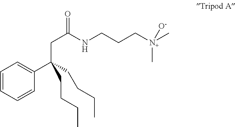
C1=CC=CC(C(CC(NCCC[N+](C)(C)[O-])=O)(CCCC)CCCC)=C1
